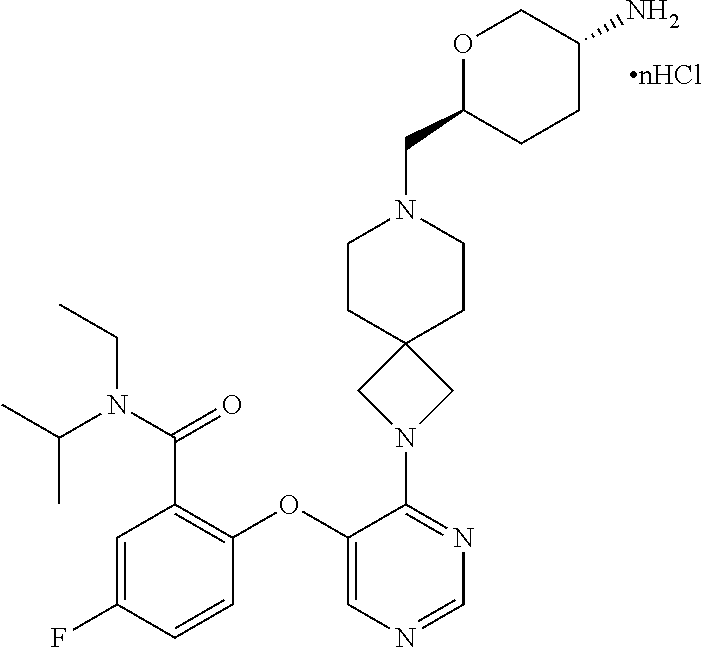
C1=C(F)C=CC(OC2=CN=CN=C2N2CC3(C2)CCN(CC2CCC(N)CO2)CC3)=C1C(N(C(C)C)CC)=O
